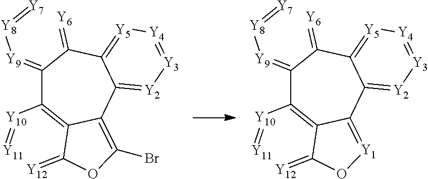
C1(=[Y9][Y8]=[Y7])C([Y10]=[Y11])=C2C(=C(Br)OC2=[Y12])C2=[Y2][Y3]=[Y4][Y5]=C2C1=[Y6].C1(=[Y9][Y8]=[Y7])C([Y10]=[Y11])=C2C(=[Y1]OC2=[Y12])C2=[Y2][Y3]=[Y4][Y5]=C2C1=[Y6]
